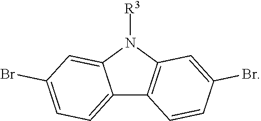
C12=CC=C(Br)C=C1N([R3])C1=C2C=CC(Br)=C1
